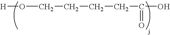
O(CCCCC(=O)O)[H]
